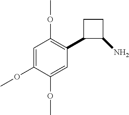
C1=C(OC)C(OC)=CC(C2C(N)CC2)=C1OC
